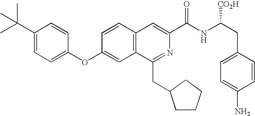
C1=CC(OC2=CC=C(C(C)(C)C)C=C2)=CC2=C1C=C(C(NC(CC1=CC=C(N)C=C1)[CO2H])=O)N=C2CC1CCCC1
